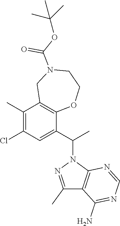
C1(C)=C(Cl)C=C(C(N2N=C(C)C3=C2N=CN=C3N)C)C2=C1CN(C(=O)OC(C)(C)C)CCO2
